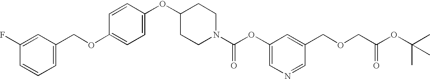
C1=CC(OC2CCN(C(OC3=CN=CC(COCC(OC(C)(C)C)=O)=C3)=O)CC2)=CC=C1OCC1=CC=CC(F)=C1
